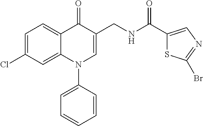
C12=CC(Cl)=CC=C1C(=O)C(CNC(=O)C1=CN=C(Br)S1)=CN2C1=CC=CC=C1
